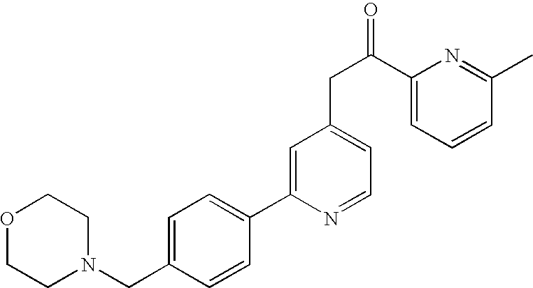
C(N1CCOCC1)C1=CC=C(C2=CC(CC(=O)C3=CC=CC(C)=N3)=CC=N2)C=C1
